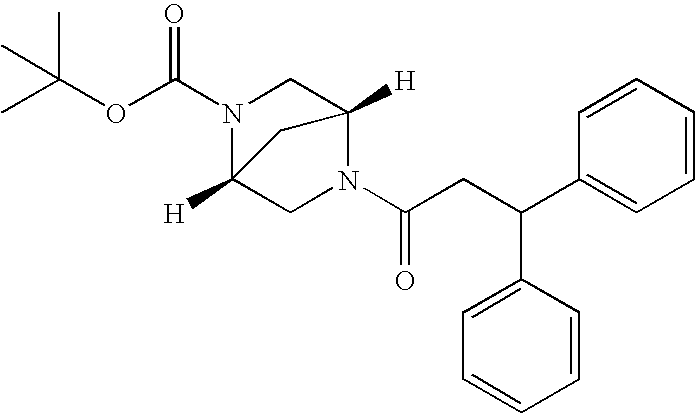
N1(C(CC(C2=CC=CC=C2)C2=CC=CC=C2)=O)C2([H])CN(C(OC(C)(C)C)=O)C([H])(C1)C2
